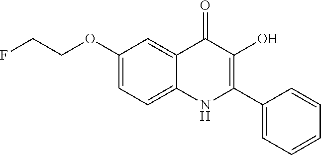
FCCOC1=CC=C2C(=C1)C(=O)C(O)=C(C1=CC=CC=C1)N2
